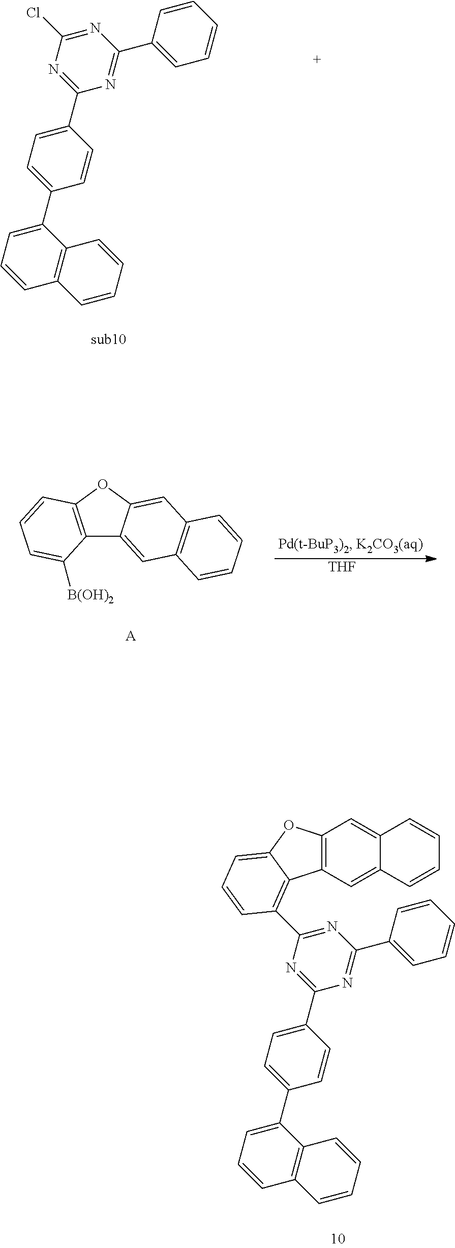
C1=C(C2=NC(C3=CC=C(C4=CC=CC5=C4C=CC=C5)C=C3)=NC(C3=C4C5=C(C=C6C(=C5)C=CC=C6)OC4=CC=C3)=N2)C=CC=C1.C1=C(C2=NC(C3=CC=C(C4=CC=CC5=C4C=CC=C5)C=C3)=NC(Cl)=N2)C=CC=C1.C12=C(OC3=CC4=C(C=C13)C=CC=C4)C=CC=C2[B(OH)2].[A].[THF]
